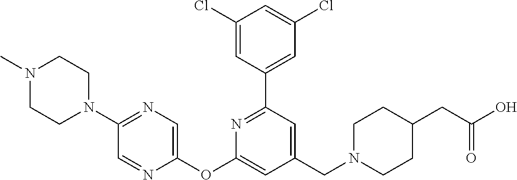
C1(Cl)=CC(C2=NC(OC3=CN=C(N4CCN(C)CC4)C=N3)=CC(CN3CCC(CC(O)=O)CC3)=C2)=CC(Cl)=C1
